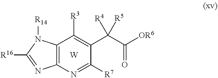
C12=C(N=C([R7])C(C(C([OR6])=O)([R4])[R5])=C1[R3])N=C([R16])N2[R14].[W]
